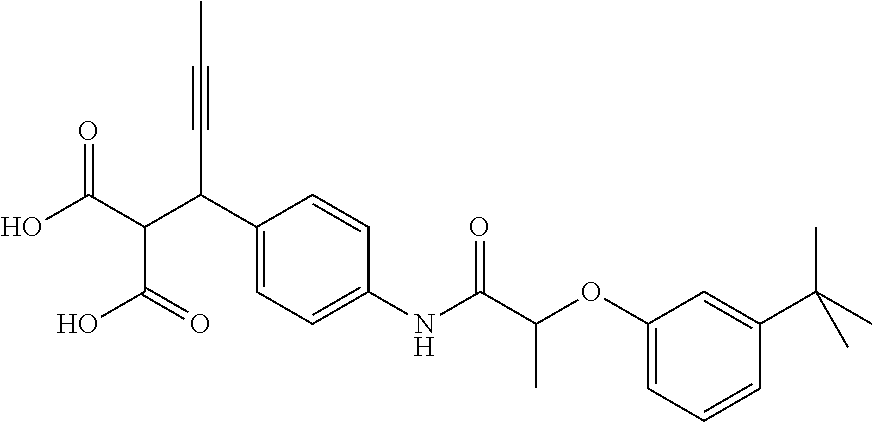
C1(C(C(C(O)=O)C(=O)O)C#CC)=CC=C(NC(C(OC2=CC=CC(C(C)(C)C)=C2)C)=O)C=C1
